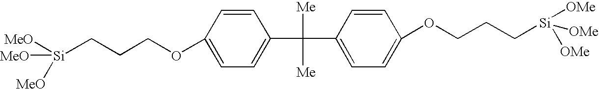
C1=CC(OCCC[Si]([MeO])([MeO])[MeO])=CC=C1C([Me])([Me])C1=CC=C(OCCC[Si]([OMe])([OMe])[OMe])C=C1
